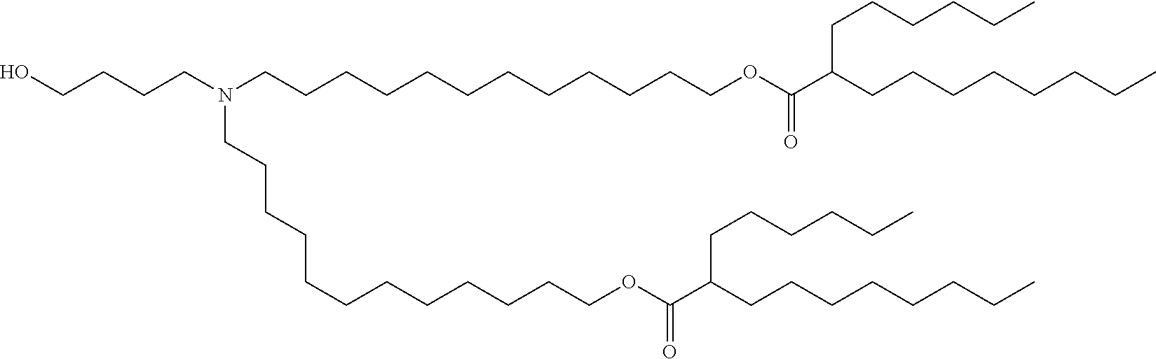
OCCCCN(CCCCCCCCCCCCOC(C(CCCCCCCC)CCCCCC)=O)CCCCCCCCCCCCOC(C(CCCCCCCC)CCCCCC)=O
